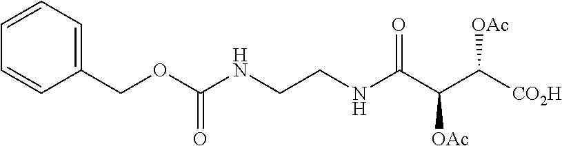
C1=CC=C(COC(NCCNC(C(C([CO2H])[OAc])[OAc])=O)=O)C=C1
